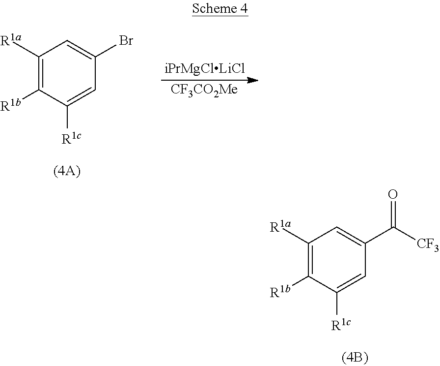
C1([R1a])=C([R1b])C([R1c])=CC(C([CF3])=O)=C1.C1([R1a])=C([R1b])C([R1c])=CC(Br)=C1.[iPrMgClLiCl].[CF3CO2Me]
